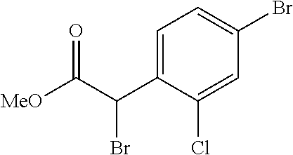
C1=C(C(C([MeO])=O)Br)C(Cl)=CC(Br)=C1
